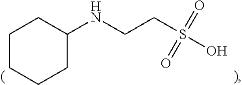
C1(NCCS(O)(=O)=O)CCCCC1
